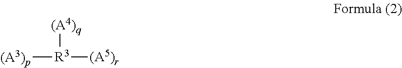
[(A4)q][R3]([(A3)p])[(A5)r]
